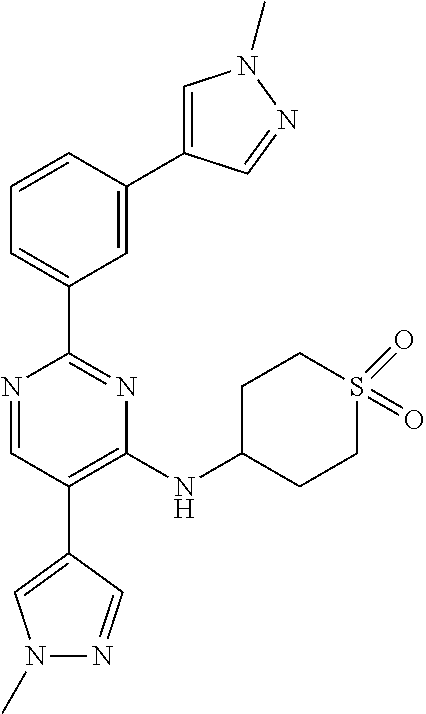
N1=CC(C2=CN(C)N=C2)=C(NC2CCS(=O)(=O)CC2)N=C1C1=CC=CC(C2=CN(C)N=C2)=C1
